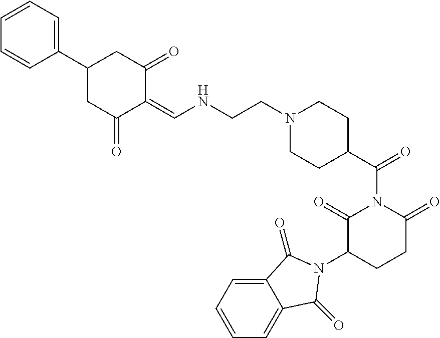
C12=CC=CC=C1C(=O)N(C1C(=O)N(C(C3CCN(CCNC=C4C(=O)CC(C5=CC=CC=C5)CC4=O)CC3)=O)C(=O)CC1)C2=O
